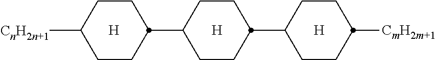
C1([CnH2n+1])CCC(C2CCC(C3CCC([CmH2m+1])CC3)CC2)CC1.[H].[H].[H]
